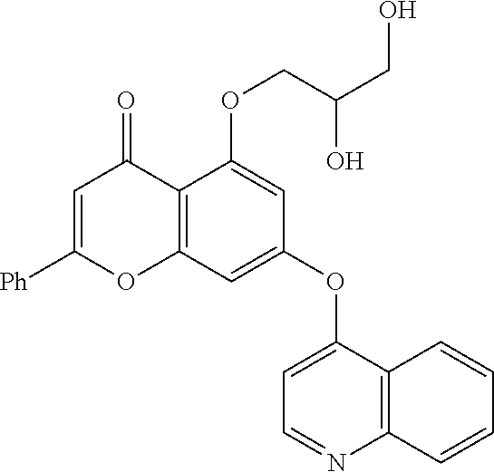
C1=NC2=C(C(OC3=CC4=C(C(OCC(CO)O)=C3)C(=O)C=C([Ph])O4)=C1)C=CC=C2
